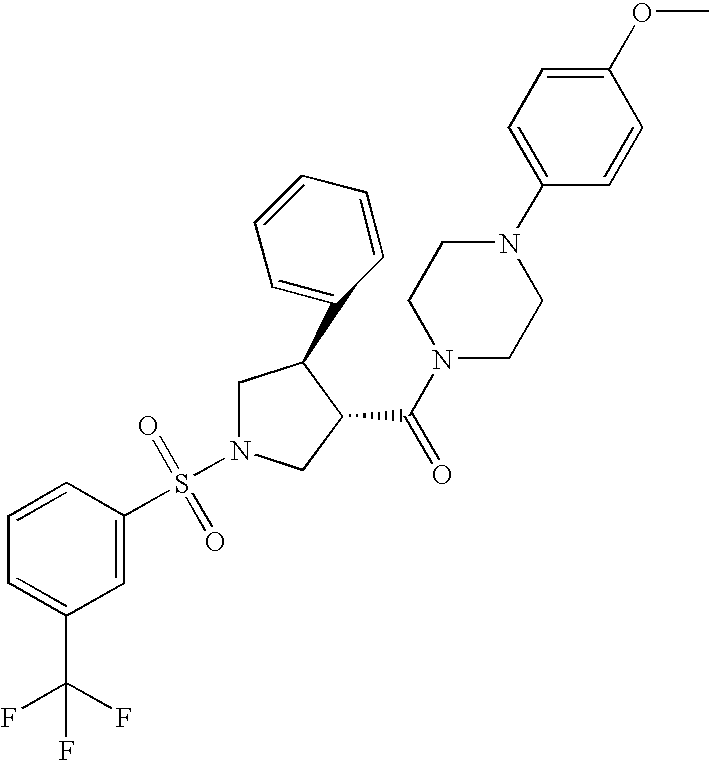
C1N(S(=O)(=O)C2=CC(C(F)(F)F)=CC=C2)CC(C(N2CCN(C3=CC=C(OC)C=C3)CC2)=O)C1C1=CC=CC=C1
